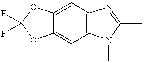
C1=C2C(=CC3=C1N=C(C)N3C)OC(F)(F)O2
